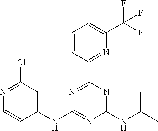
C1=CC(C2=NC(NC3=CC(Cl)=NC=C3)=NC(NC(C)C)=N2)=NC(C(F)(F)F)=C1
